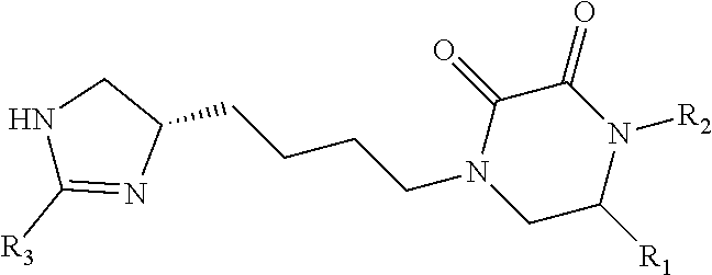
C1C([R1])N([R2])C(=O)C(=O)N1CCCCC1CNC([R3])=N1
